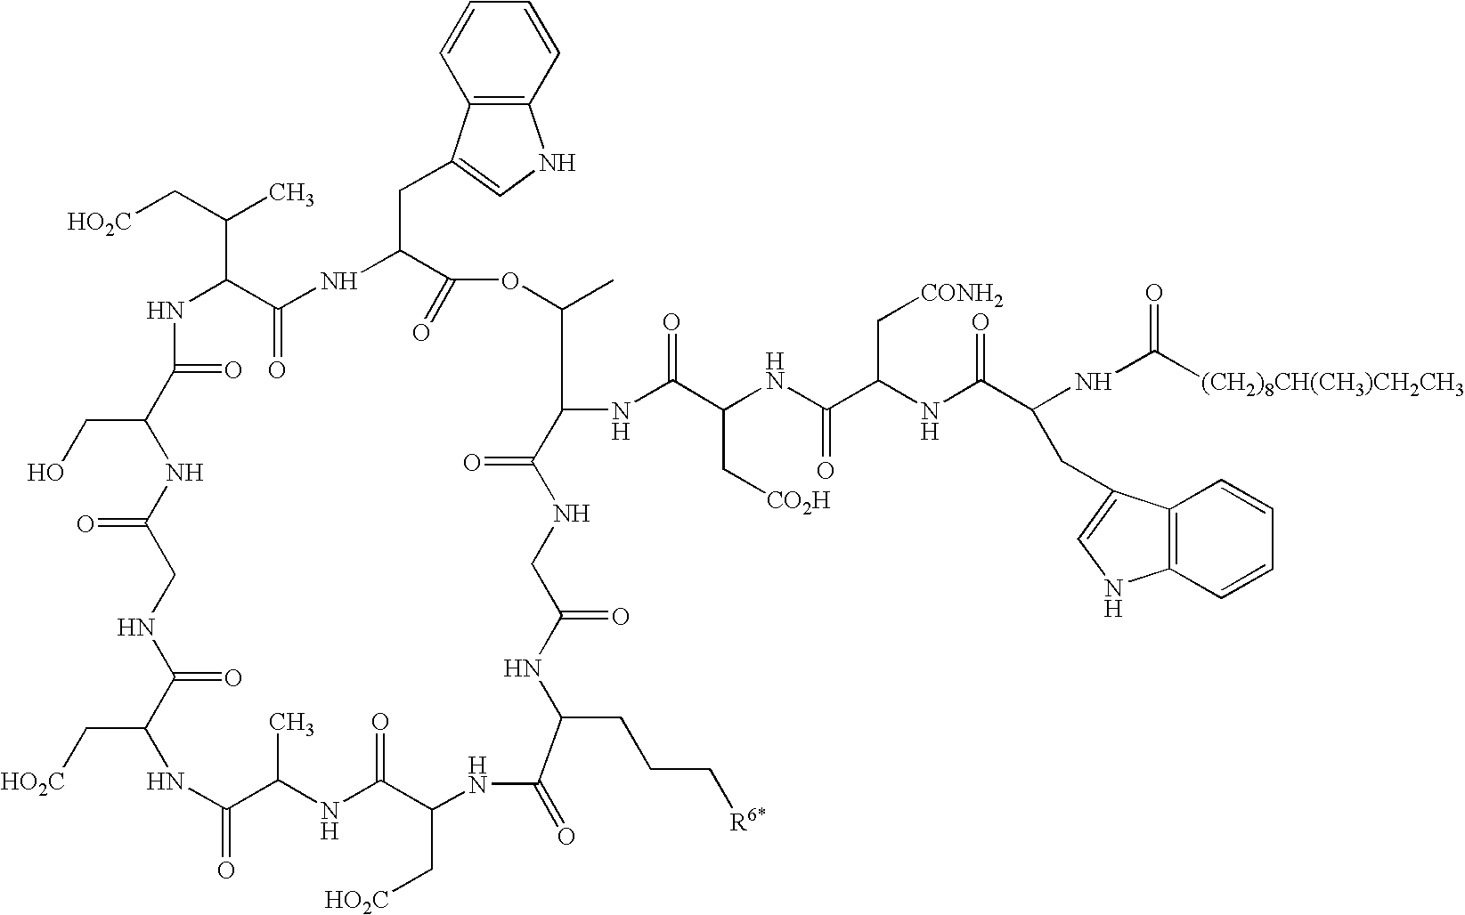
[HO2C]CC(C1NC(=O)C(CO)NC(=O)CNC(=O)C(C[HO2C])NC(=O)C(C)NC(=O)C(C[HO2C])NC(=O)C(CCC[R6*])NC(=O)CNC(=O)C(NC(C(C[CO2H])NC(C(NC(C(NC([(CH2)8CH(CH3)CH2CH3])=O)CC2=CNC3=C2C=CC=C3)=O)C[CONH2])=O)=O)C(C)OC(=O)C(CC2=CNC3=C2C=CC=C3)NC1=O)C
